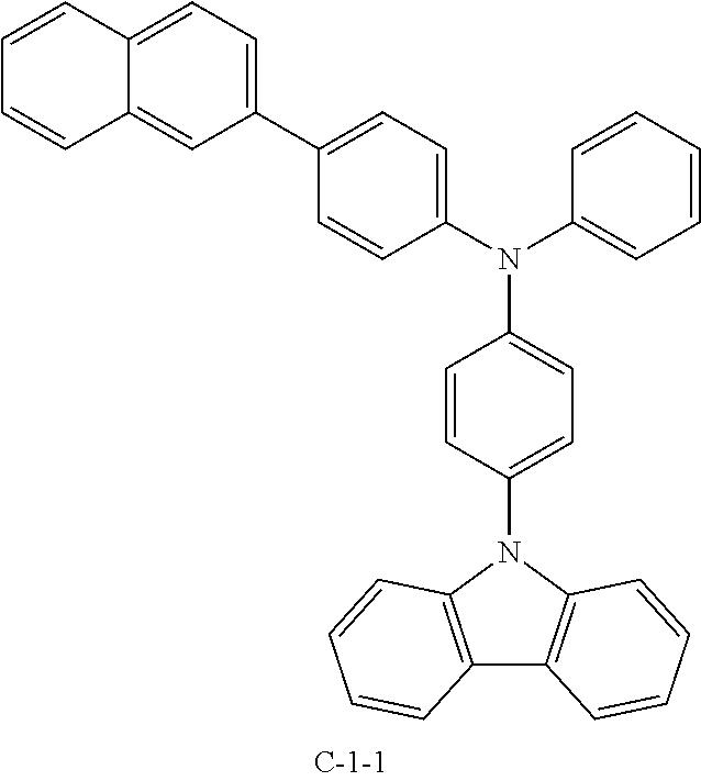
C1(N2C3=C(C4=C2C=CC=C4)C=CC=C3)=CC=C(N(C2=CC=C(C3=CC=C4C(=C3)C=CC=C4)C=C2)C2=CC=CC=C2)C=C1
